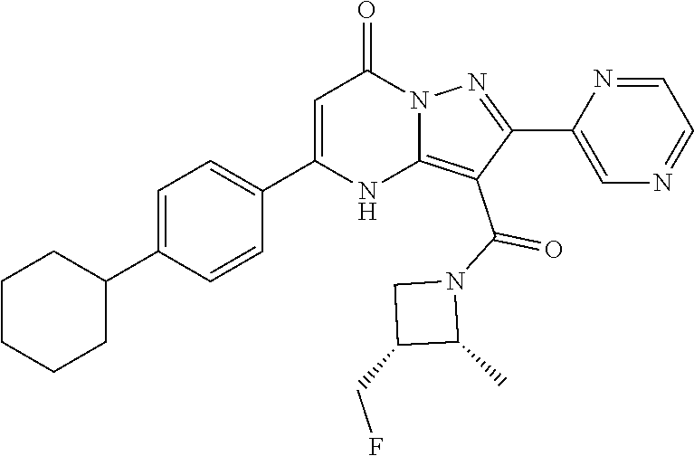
C1(C2=CC=C(C3=CC(=O)N4C(=C(C(N5CC(CF)C5C)=O)C(C5=CN=CC=N5)=N4)N3)C=C2)CCCCC1
